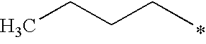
C(CC)CC
